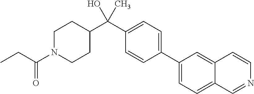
C1(C(C2CCN(C(CC)=O)CC2)(C)O)=CC=C(C2=CC=C3C(=C2)C=CN=C3)C=C1
